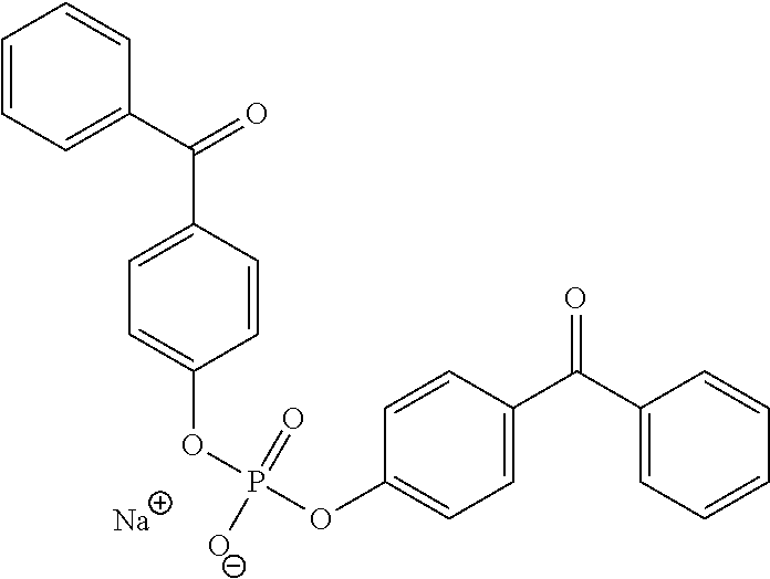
C1=CC=C(C(C2=CC=C(OP(OC3=CC=C(C(=O)C4=CC=CC=C4)C=C3)(=O)[O-])C=C2)=O)C=C1.[Na]
